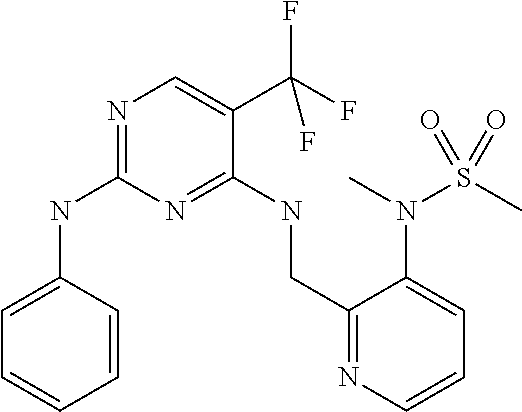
C1=C(NC2=NC=C(C(F)(F)F)C(NCC3=NC=CC=C3N(C)S(C)(=O)=O)=N2)C=CC=C1
